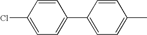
C1(Cl)=CC=C(C2=CC=C(C)C=C2)C=C1
